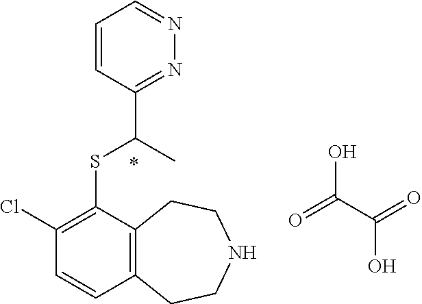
C1(Cl)=C(SC(C)C2=NN=CC=C2)C2=C(C=C1)CCNCC2.O=C(C(=O)O)O
